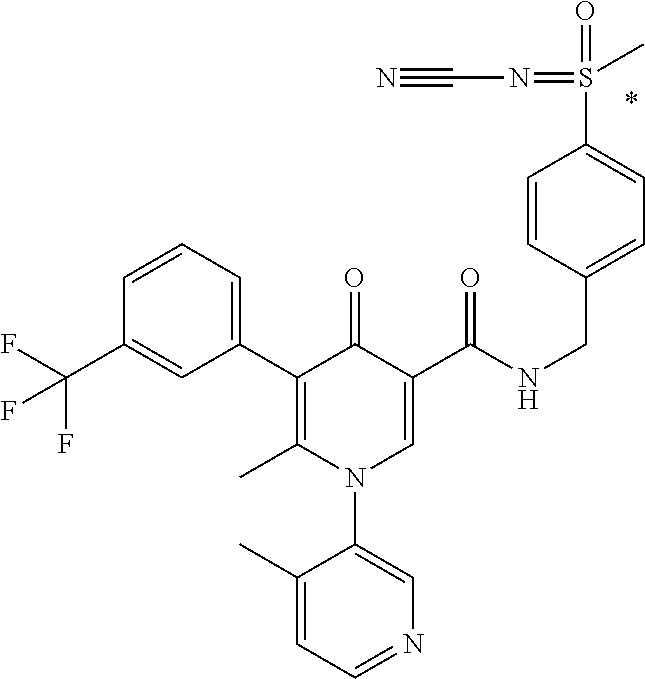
C1(C2=C(C)N(C3=CN=CC=C3C)C=C(C(NCC3=CC=C(S(=O)(=NC#N)C)C=C3)=O)C2=O)=CC=CC(C(F)(F)F)=C1
